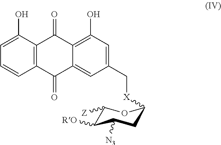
C1=C(O)C2=C(C=C1)C(=O)C1=CC(C[X]C3CC([N3])C([RO])C([Z])O3)=CC(O)=C1C2=O
